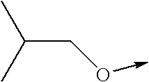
CC(C)CO->C
